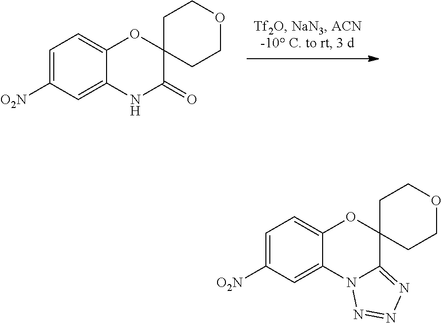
C1=C([O2N])C=C2C(=C1)OC1(CCOCC1)C(=O)N2.C1=C([O2N])C=C2C(=C1)OC1(CCOCC1)C1=NN=NN21
